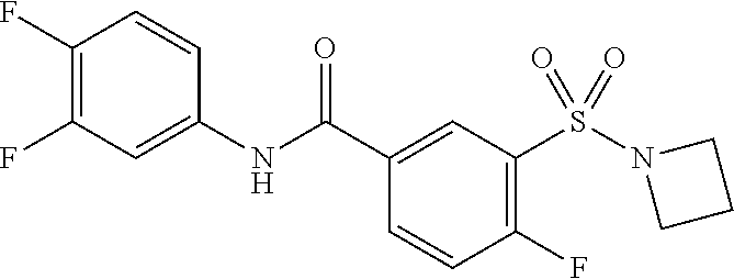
C1(F)=C(F)C=C(NC(C2=CC(S(N3CCC3)(=O)=O)=C(F)C=C2)=O)C=C1
